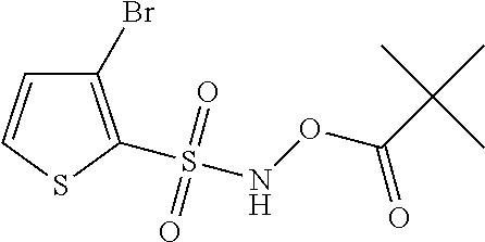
C1=CSC(S(NOC(C(C)(C)C)=O)(=O)=O)=C1Br
